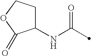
N(C(=O)C)C1CCOC1=O
